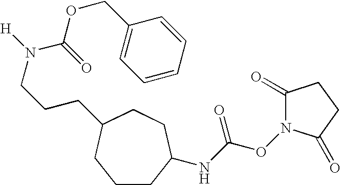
C1CC(NC(ON2C(=O)CCC2=O)=O)CCC(CCCN([H])C(=O)OCC2=CC=CC=C2)C1
